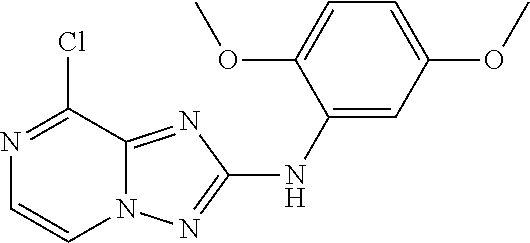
N1=C(Cl)C2=NC(NC3=CC(OC)=CC=C3OC)=NN2C=C1
